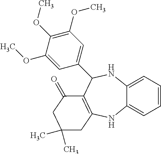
C1=CC=C2C(=C1)NC1=C(C(=O)CC(C)(C)C1)C(C1=CC(OC)=C(OC)C(OC)=C1)N2
